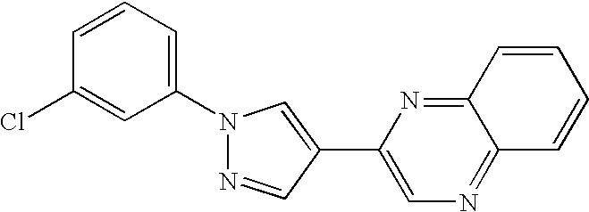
N1=CC(C2=CN=C3C(=N2)C=CC=C3)=CN1C1=CC=CC(Cl)=C1
